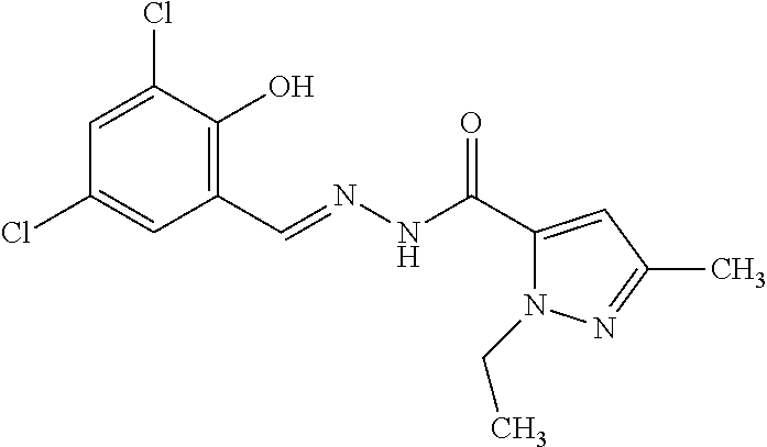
C1=C(Cl)C(O)=C(C=NNC(C2=CC(C)=NN2CC)=O)C=C1Cl
